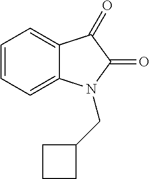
C(C1CCC1)N1C2=CC=CC=C2C(=O)C1=O
